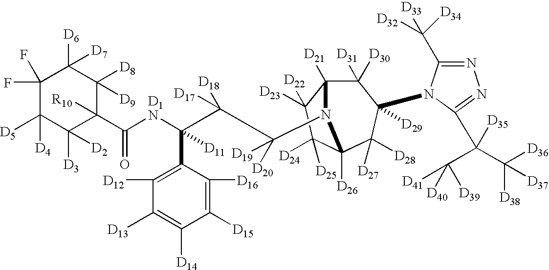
C1(F)(F)C([D5])([D4])C([D3])([D2])C([R10])(C([D1N]C(C(C([D20])([D19])N2C3([D21])C([D31])([D30])C([D29])(N4C(C([D32])([D33])[D34])=NN=C4C(C([D41])([D39])[D40])(C([D36])([D38])[D37])[D35])C([D27])([D28])C2([D26])C([D24])([D25])C3([D23])[D22])([D18])[D17])(C2=C([D12])C([D13])=C([D14])C([D15])=C2[D16])[D11])=O)C([D8])([D9])C1([D6])[D7]
